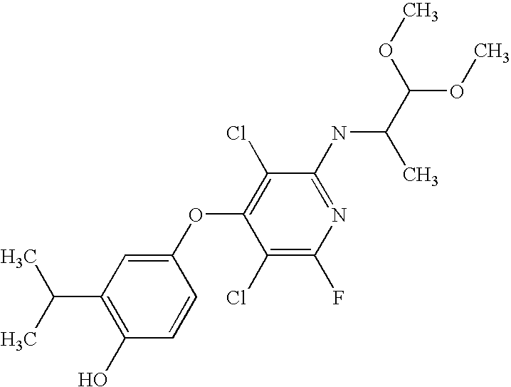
N(C1=NC(F)=C(Cl)C(OC2=CC(C(C)C)=C(O)C=C2)=C1Cl)C(C(OC)OC)C
